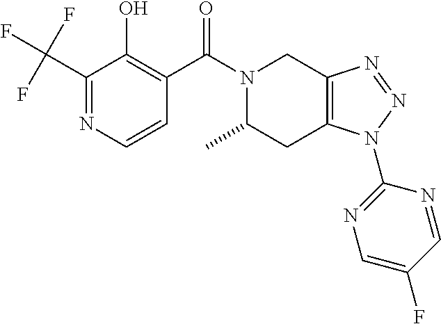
C1(C(F)(F)F)=NC=CC(C(=O)N2C(C)CC3=C(C2)N=NN3C2=NC=C(F)C=N2)=C1O
